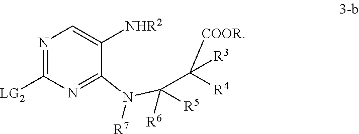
N1=C([LG2])N=C(N(C(C([COOR])([R3])[R4])([R6])[R5])[R7])C([NHR2])=C1
